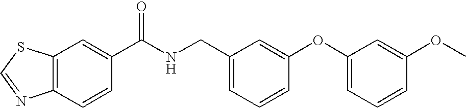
C12=C(C=C(C(NCC3=CC=CC(OC4=CC=CC(OC)=C4)=C3)=O)C=C1)SC=N2
